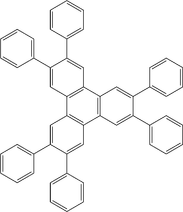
C1=CC=CC(C2=CC3=C(C=C2C2=CC=CC=C2)C2=C(C4=C3C=C(C3=CC=CC=C3)C(C3=CC=CC=C3)=C4)C=C(C3=CC=CC=C3)C(C3=CC=CC=C3)=C2)=C1
